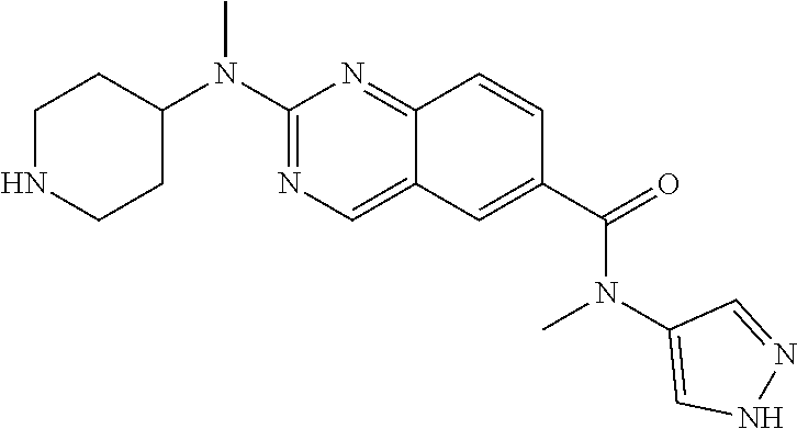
C1NCCC(N(C2=NC=C3C(=N2)C=CC(C(=O)N(C2=CNN=C2)C)=C3)C)C1
